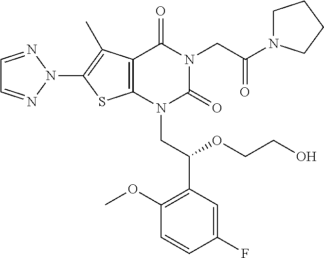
C12=C(N(CC(C3=C(OC)C=CC(F)=C3)OCCO)C(=O)N(CC(N3CCCC3)=O)C1=O)SC(N1N=CC=N1)=C2C
